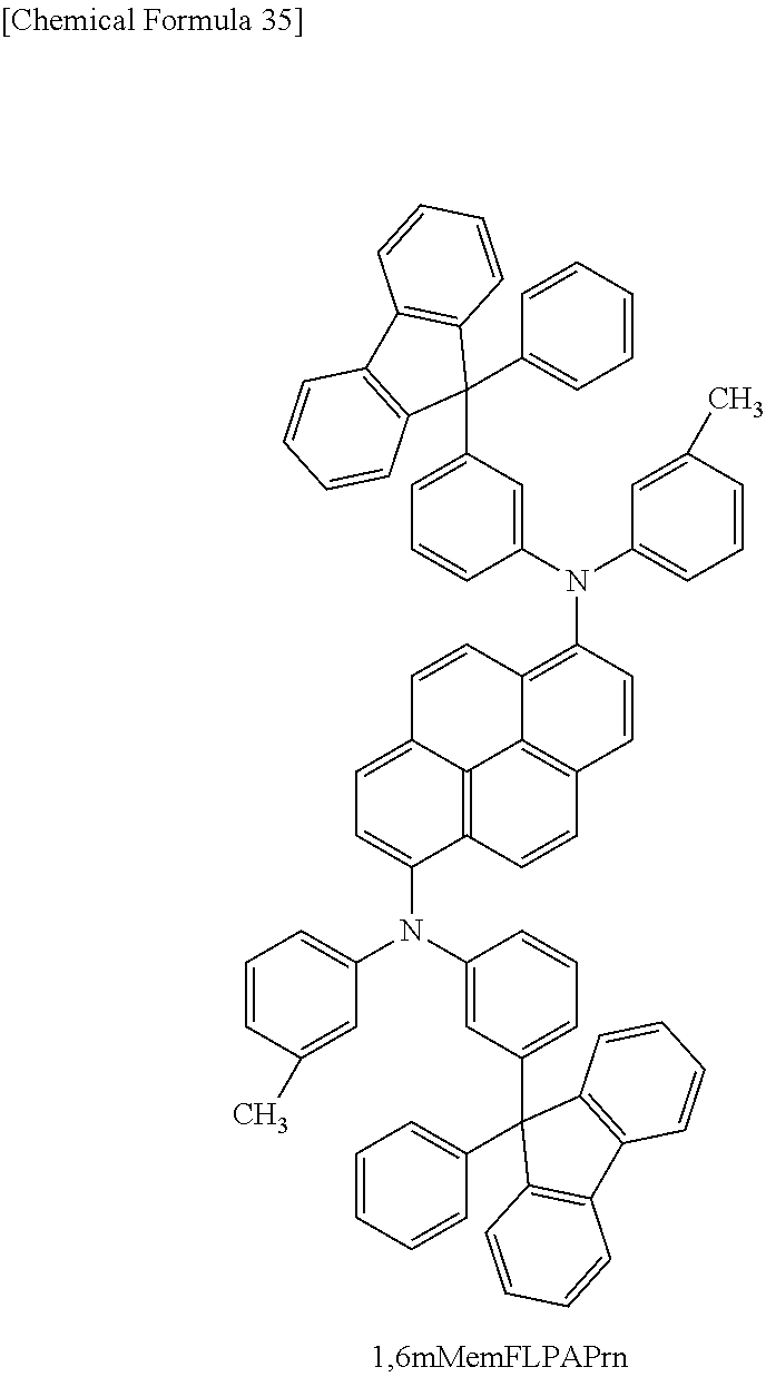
C12=CC=C(N(C3=CC(C4(C5=CC=CC=C5)C5=C(C6=C4C=CC=C6)C=CC=C5)=CC=C3)C3=CC=CC(C)=C3)C3=C1C1=C(C=C3)C=CC(N(C3=CC(C4(C5=CC=CC=C5)C5=C(C6=C4C=CC=C6)C=CC=C5)=CC=C3)C3=CC=CC(C)=C3)=C1C=C2
